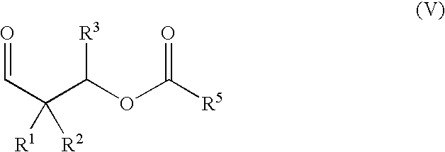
O=CC([R1])(C(OC([R5])=O)[R3])[R2]
